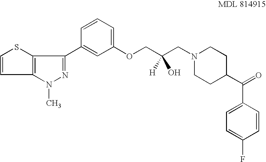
C1=CSC2=C1N(C)N=C2C1=CC(OCC(CN2CCC(C(C3=CC=C(F)C=C3)=O)CC2)([H])O)=CC=C1
